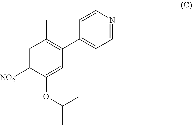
C1=C([NO2])C(OC(C)C)=CC(C2=CC=NC=C2)=C1C
